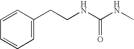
C(NC(NC)=O)CC1=CC=CC=C1
